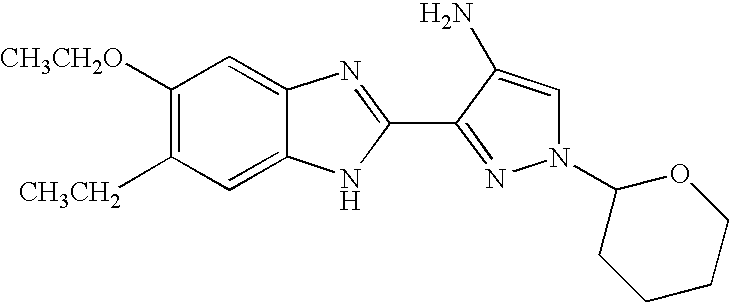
C1([CH3CH2O])=C([CH3CH2])C=C2C(=C1)N=C(C1=NN(C3CCCCO3)C=C1N)N2
